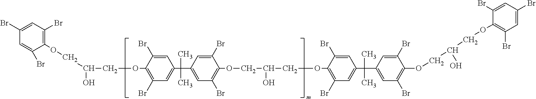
C1(OCC(O)COC2=C(Br)C=C(C(C)(C)C3=CC(Br)=C(OCC(O)COC4=C(Br)C=C(C(C)(C)C5=CC(Br)=C(OCC(COC6=C(Br)C=C(Br)C=C6Br)O)C(Br)=C5)C=C4Br)C(Br)=C3)C=C2Br)=C(Br)C=C(Br)C=C1Br
